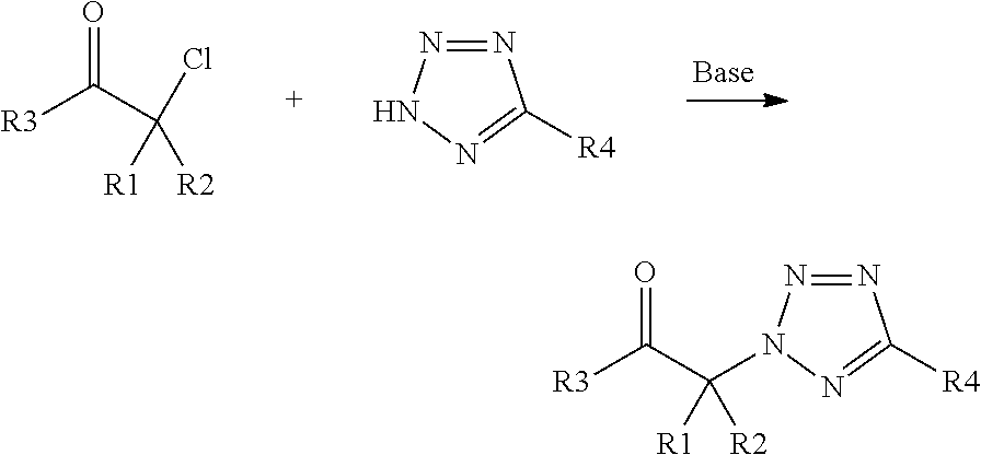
N1=NNN=C1[R4].C([R2])([R1])(C(=O)[R3])Cl.N1=NN(C([R2])([R1])C(=O)[R3])N=C1[R4]
